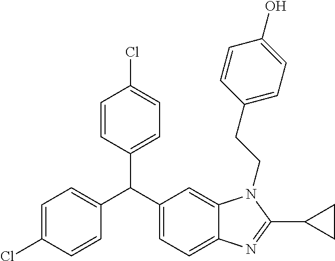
C1=C(Cl)C=CC(C(C2=CC=C3C(=C2)N(CCC2=CC=C(O)C=C2)C(C2CC2)=N3)C2=CC=C(Cl)C=C2)=C1
